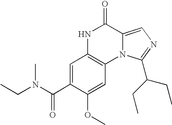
C1=C(C(N(CC)C)=O)C(OC)=CC2=C1NC(=O)C1=CN=C(C(CC)CC)N21
